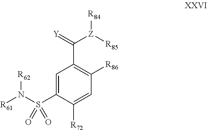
C1=C(S(N([R61])[R62])(=O)=O)C([R72])=CC([R86])=C1C([Z]([R85])[R84])=[Y]
